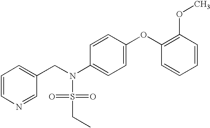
C1=CN=CC(CN(S(=O)(=O)CC)C2=CC=C(OC3=C(OC)C=CC=C3)C=C2)=C1
